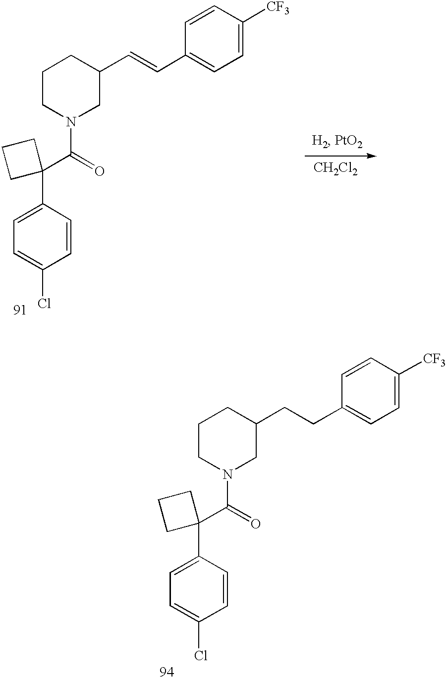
C1=C(C2(C(N3CC(CCC4=CC=C([CF3])C=C4)CCC3)=O)CCC2)C=CC(Cl)=C1.C1=C(C2(C(N3CC(C=CC4=CC=C([CF3])C=C4)CCC3)=O)CCC2)C=CC(Cl)=C1.[CH2Cl2]
